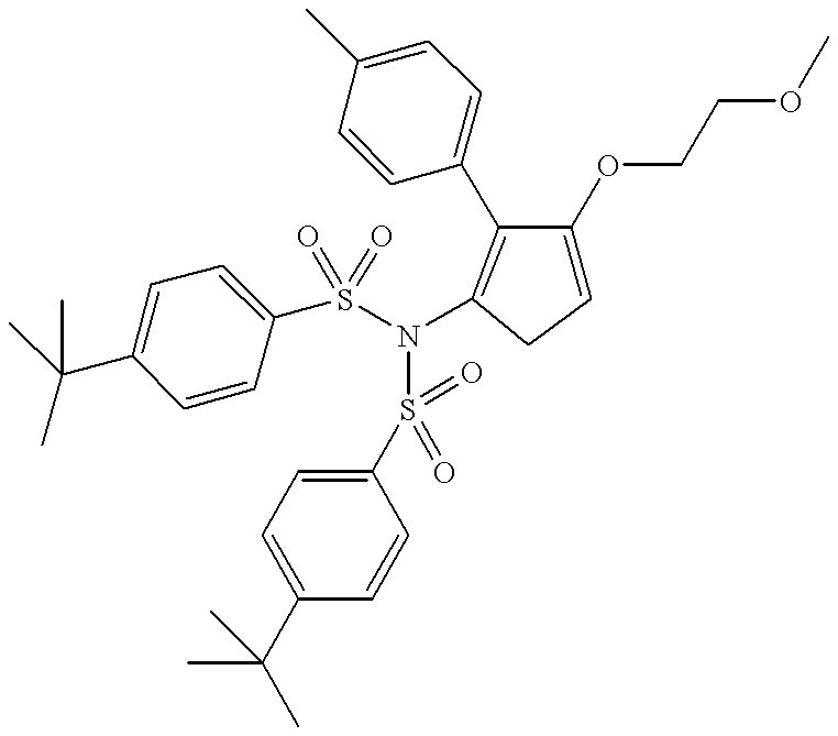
C1(S(N(S(C2=CC=C(C(C)(C)C)C=C2)(=O)=O)C2=C(C3=CC=C(C)C=C3)C(OCCOC)=CC2)(=O)=O)=CC=C(C(C)(C)C)C=C1
